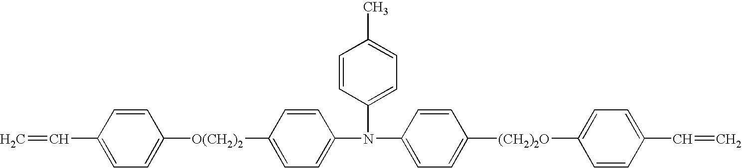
C1=CC(N(C2=CC=C([O(CH2)2]C3=CC=C(C=C)C=C3)C=C2)C2=CC=C([(CH2)2O]C3=CC=C(C=C)C=C3)C=C2)=CC=C1C
